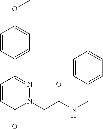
C1=CC(C2=NN(CC(NCC3=CC=C(C)C=C3)=O)C(=O)C=C2)=CC=C1OC
